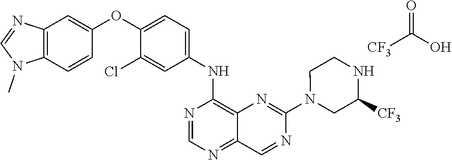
C12=C(C=CC(OC3=CC=C(NC4=C5C(=NC=N4)C=NC(N4CC([CF3])NCC4)=N5)C=C3Cl)=C1)N(C)C=N2.[CF3]C(O)=O
